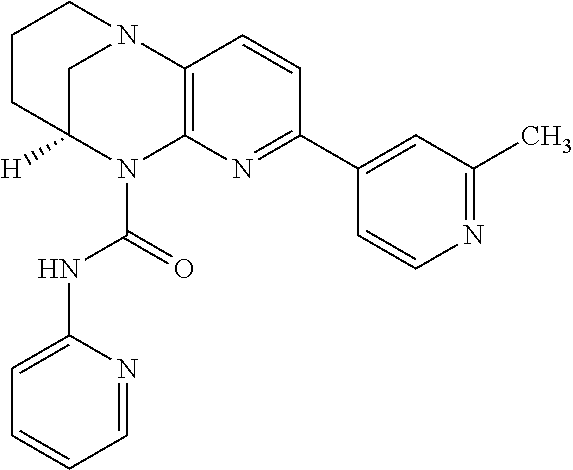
C1CC2([H])CN(C1)C1=C(N2C(=O)NC2=CC=CC=N2)N=C(C2=CC(C)=NC=C2)C=C1
